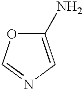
C1(N)=CN=CO1
